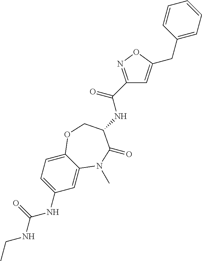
C1=C2C(=CC=C1NC(NCC)=O)OCC(NC(C1=NOC(CC3=CC=CC=C3)=C1)=O)C(=O)N2C
